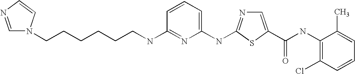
C1=CC(NCCCCCCN2C=NC=C2)=NC(NC2=NC=C(C(NC3=C(Cl)C=CC=C3C)=O)S2)=C1
